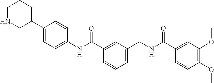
C1=C(CNC(C2=CC(OC)=C(OC)C=C2)=O)C=C(C(NC2=CC=C(C3CNCCC3)C=C2)=O)C=C1
